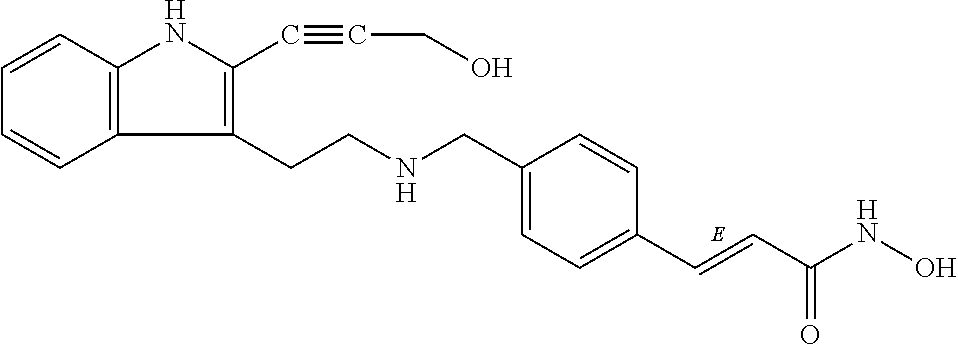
C1=CC2=C(C=C1)C(CCNCC1=CC=C(C=CC(NO)=O)C=C1)=C(C#CCO)N2
